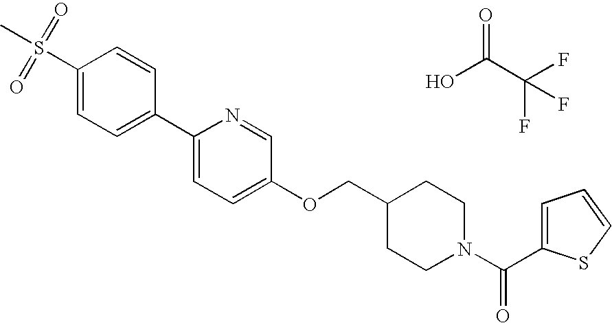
S(C1=CC=C(C2=CC=C(OCC3CCN(C(=O)C4=CC=CS4)CC3)C=N2)C=C1)(C)(=O)=O.OC(C(F)(F)F)=O
